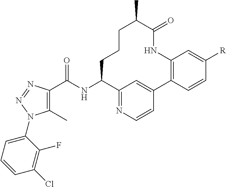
C1(C)=C(C(NC2C3=NC=CC(=C3)C3=C(NC(=O)C(C)CCC2)C=C([R])C=C3)=O)N=NN1C1=CC=CC(Cl)=C1F
